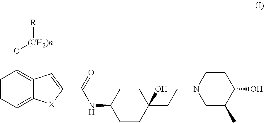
C1=CC=C2C(=C1O[(CH2)n][R])C=C(C(=O)NC1CCC(CCN3CC(C)C(O)CC3)(O)CC1)[X]2
